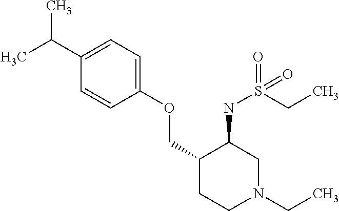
C1(C(C)C)=CC=C(OCC2CCN(CC)CC2NS(CC)(=O)=O)C=C1
